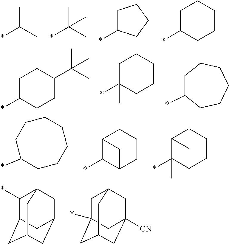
C1(*)C2CC3CC(CC1C3)C2.C1C2(*)CC3CC([CN])(CC1C3)C2.*C(C)C.*C(C)(C)C.C1C(*)CCC1.C1C(*)CCCC1.C1C(*)CCCCCC1.C12C(*)C(CCC1)C2.C12C(C)(*)C(CCC1)C2.C1C(*)CCC(C(C)(C)C)C1.C1C(C)(*)CCCC1.C1C(*)CCCCC1
